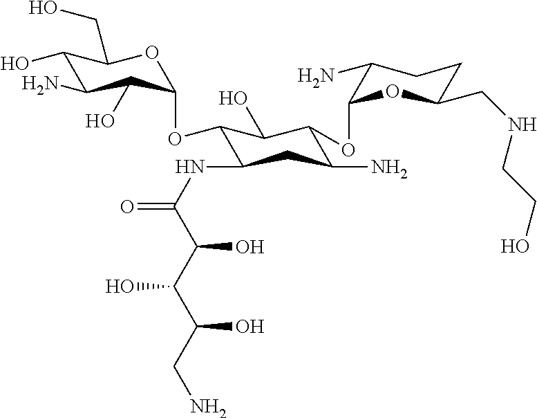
C1(O)C(N)C(O)C(OC2C(NC(=O)C(C(C(O)CN)O)O)CC(N)C(OC3C(N)CCC(CNCCO)O3)C2O)OC1CO
